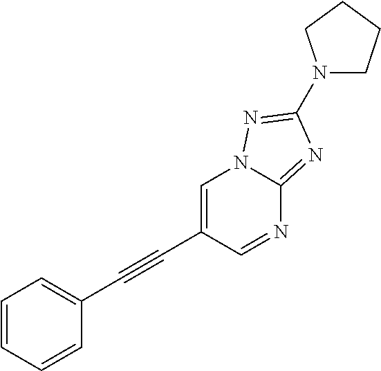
C1=CC=CC(C#CC2=CN3C(=NC(N4CCCC4)=N3)N=C2)=C1
